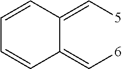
C1=CC(=C[5])C(=C[6])C=C1
